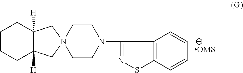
C1CCC2([H])C([H])(C1)CN1(C2)CCN(C2=NSC3=C2C=CC=C3)CC1
